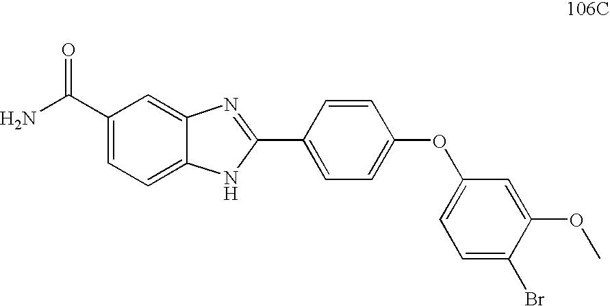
C1(C(N)=O)=CC=C2C(=C1)N=C(C1=CC=C(OC3=CC=C(Br)C(OC)=C3)C=C1)N2
